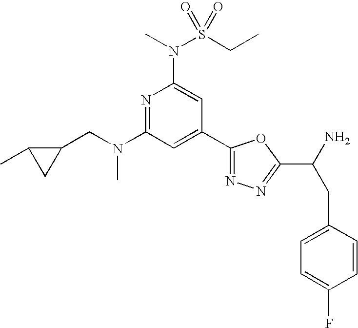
N1=C(N(CC2C(C)C2)C)C=C(C2=NN=C(C(N)CC3=CC=C(F)C=C3)O2)C=C1N(S(CC)(=O)=O)C
